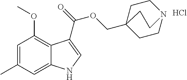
C1=C(C)C=C2C(=C1OC)C(C(=O)OCC13CCN(CC1)CC3)=CN2.Cl
